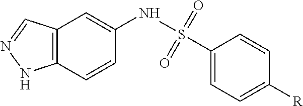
C12=C(C=CC(NS(=O)(=O)C3=CC=C([R])C=C3)=C1)NN=C2
